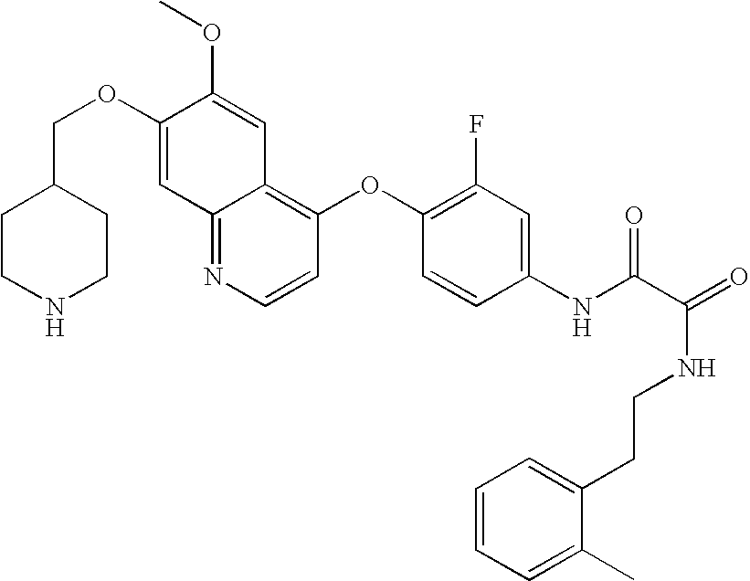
C(OC1=CC2=NC=CC(OC3=C(F)C=C(NC(C(=O)NCCC4=CC=CC=C4C)=O)C=C3)=C2C=C1OC)C1CCNCC1
